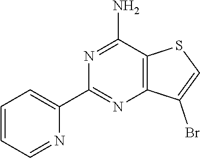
C1=CC=NC(C2=NC3=C(C(N)=N2)SC=C3Br)=C1
